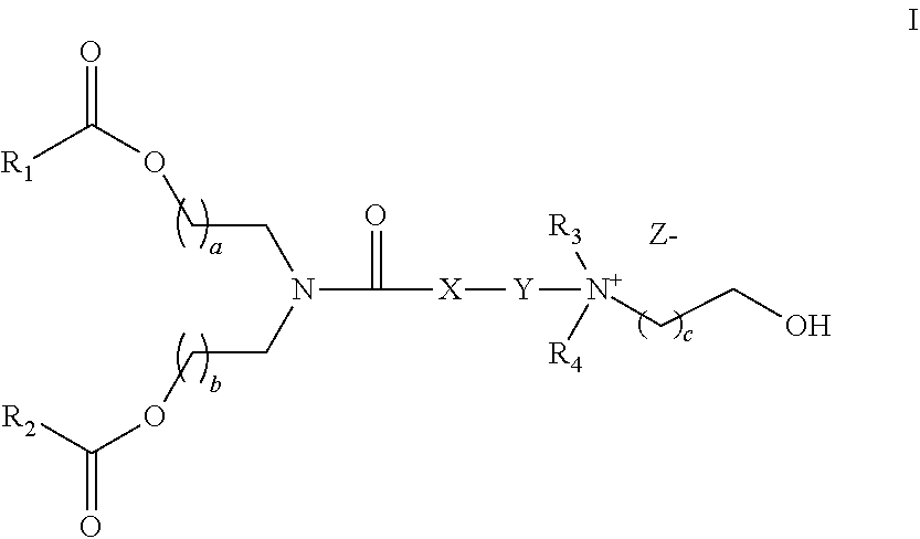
C(CN(CCOC(=O)[R1])C(=O)[X][Y][N+]([R3])([R4])CCO)OC(=O)[R2]
